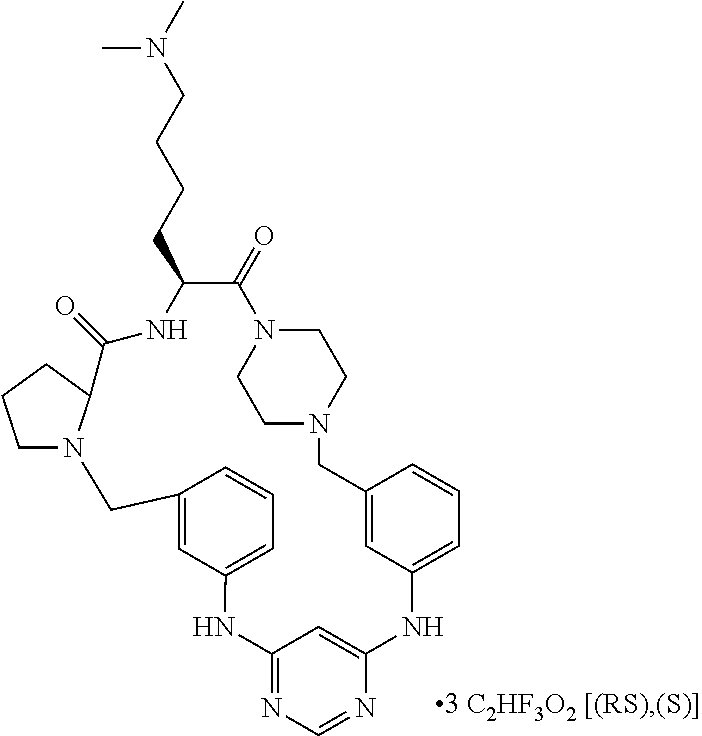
C12=CC(=CC=C1)NC1=NC=NC(=C1)NC1=CC=CC(=C1)CN1CCN(C(=O)C(CCCCN(C)C)NC(=O)C3N(CCC3)C2)CC1
